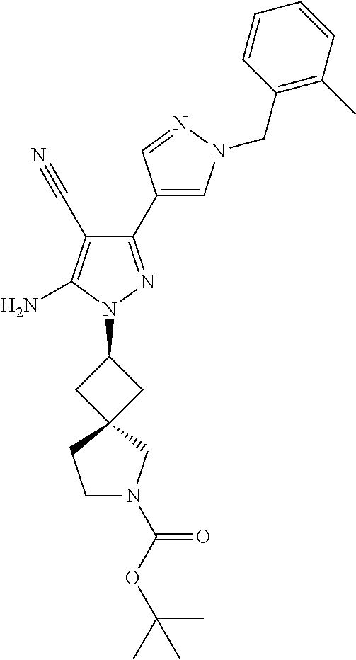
C1(C2=CN(CC3=C(C)C=CC=C3)N=C2)=NN(C2CC3(C2)CN(C(OC(C)(C)C)=O)CC3)C(N)=C1C#N
